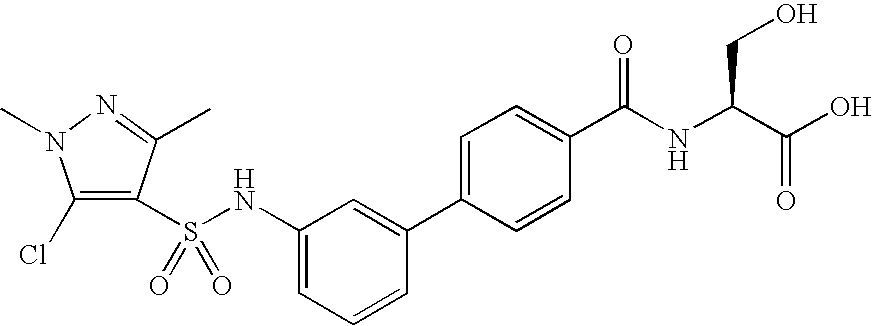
S(NC1=CC=CC(C2=CC=C(C(NC(C(O)=O)CO)=O)C=C2)=C1)(=O)(=O)C1=C(Cl)N(C)N=C1C
